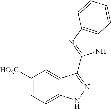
C1([HO2C])=CC=C2C(=C1)C(C1=NC3=C(N1)C=CC=C3)=NN2
